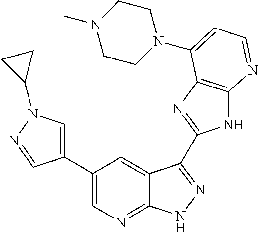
C1(C2=CN(C3CC3)N=C2)=CN=C2C(=C1)C(C1=NC3=C(N1)N=CC=C3N1CCN(C)CC1)=NN2
